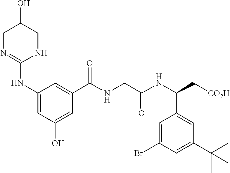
C1N=C(NC2=CC(O)=CC(C(NCC(NC(C[CO2H])C3=CC(C(C)(C)C)=CC(Br)=C3)=O)=O)=C2)NCC1O
